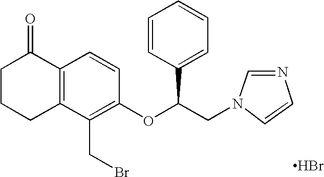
C1C2=C(C(=O)CC1)C=CC(OC(CN1C=CN=C1)C1=CC=CC=C1)=C2CBr.Br
